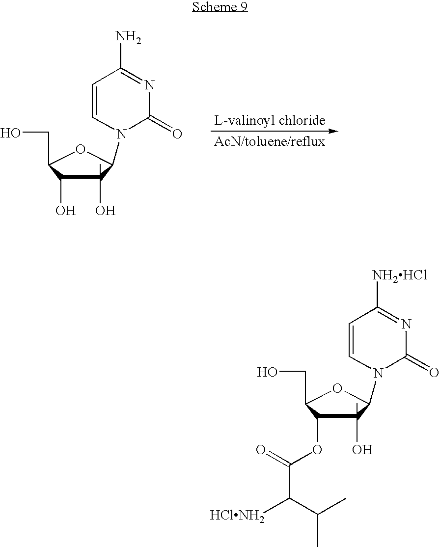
C1(O)(C)C(O)C(CO)OC1N1C(=O)N=C(N)C=C1.C1(O)(C)C(OC(C(C(C)C)[HClNH2])=O)C(CO)OC1N1C(=O)N=C([NH2HCl])C=C1
